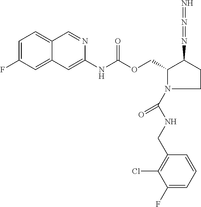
C12=CC(F)=CC=C1C=NC(NC(OCC1C(N=N=N)CCN1C(NCC1=C(Cl)C(F)=CC=C1)=O)=O)=C2
